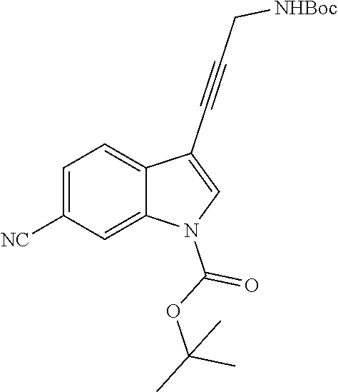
C1=C([NC])C=C2C(=C1)C(C#CC[NHBoc])=CN2C(=O)OC(C)(C)C
